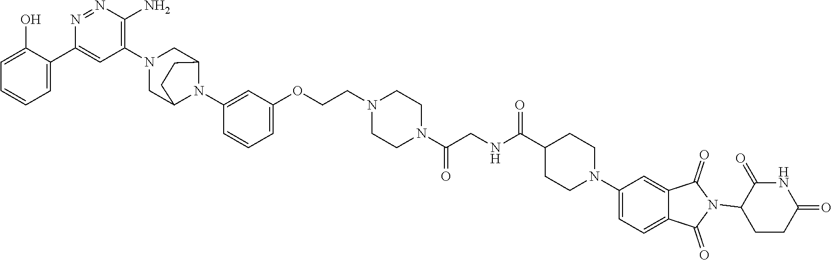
C1=C(O)C(C2=CC(N3CC4N(C5=CC(OCCN6CCN(C(CNC(C7CCN(C8=CC=C9C(=C8)C(=O)N(C8CCC(=O)NC8=O)C9=O)CC7)=O)=O)CC6)=CC=C5)C(C3)CC4)=C(N)N=N2)=CC=C1
